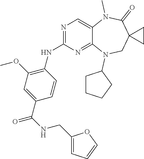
C1=CC(C(NCC2=CC=CO2)=O)=CC(OC)=C1NC1=NC=C2C(=N1)N(C1CCCC1)CC1(C(=O)N2C)CC1
